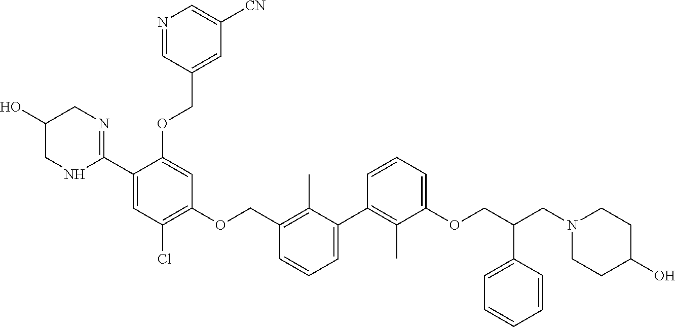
C1=CC=C(OCC(CN2CCC(O)CC2)C2=CC=CC=C2)C(C)=C1C1=CC=CC(COC2=C(Cl)C=C(C3=NCC(O)CN3)C(OCC3=CC([CN])=CN=C3)=C2)=C1C
